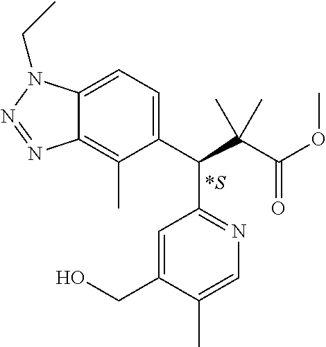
C12=CC=C(C(C(C(OC)=O)(C)C)C3=NC=C(C)C(CO)=C3)C(C)=C1N=NN2CC
